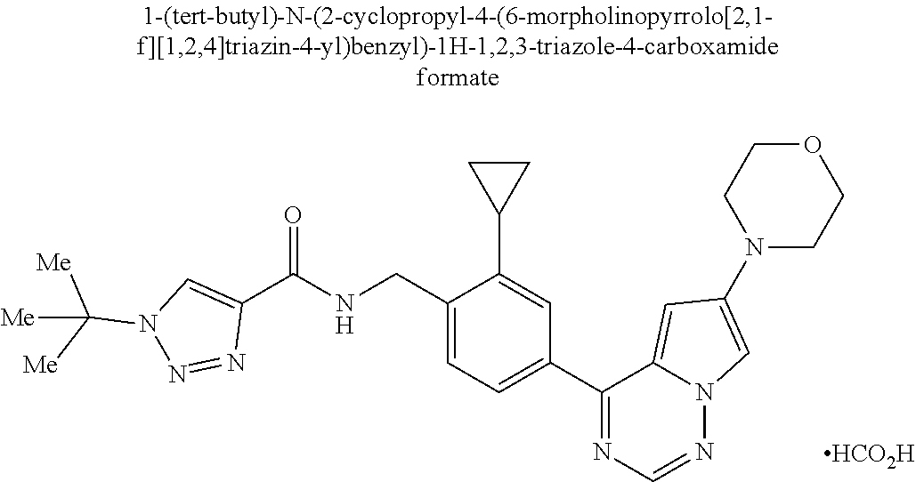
C1(C(NCC2=CC=C(C3=NC=NN4C3=CC(N3CCOCC3)=C4)C=C2C2CC2)=O)=CN(C([Me])([Me])[Me])N=N1.[HCO2H]
